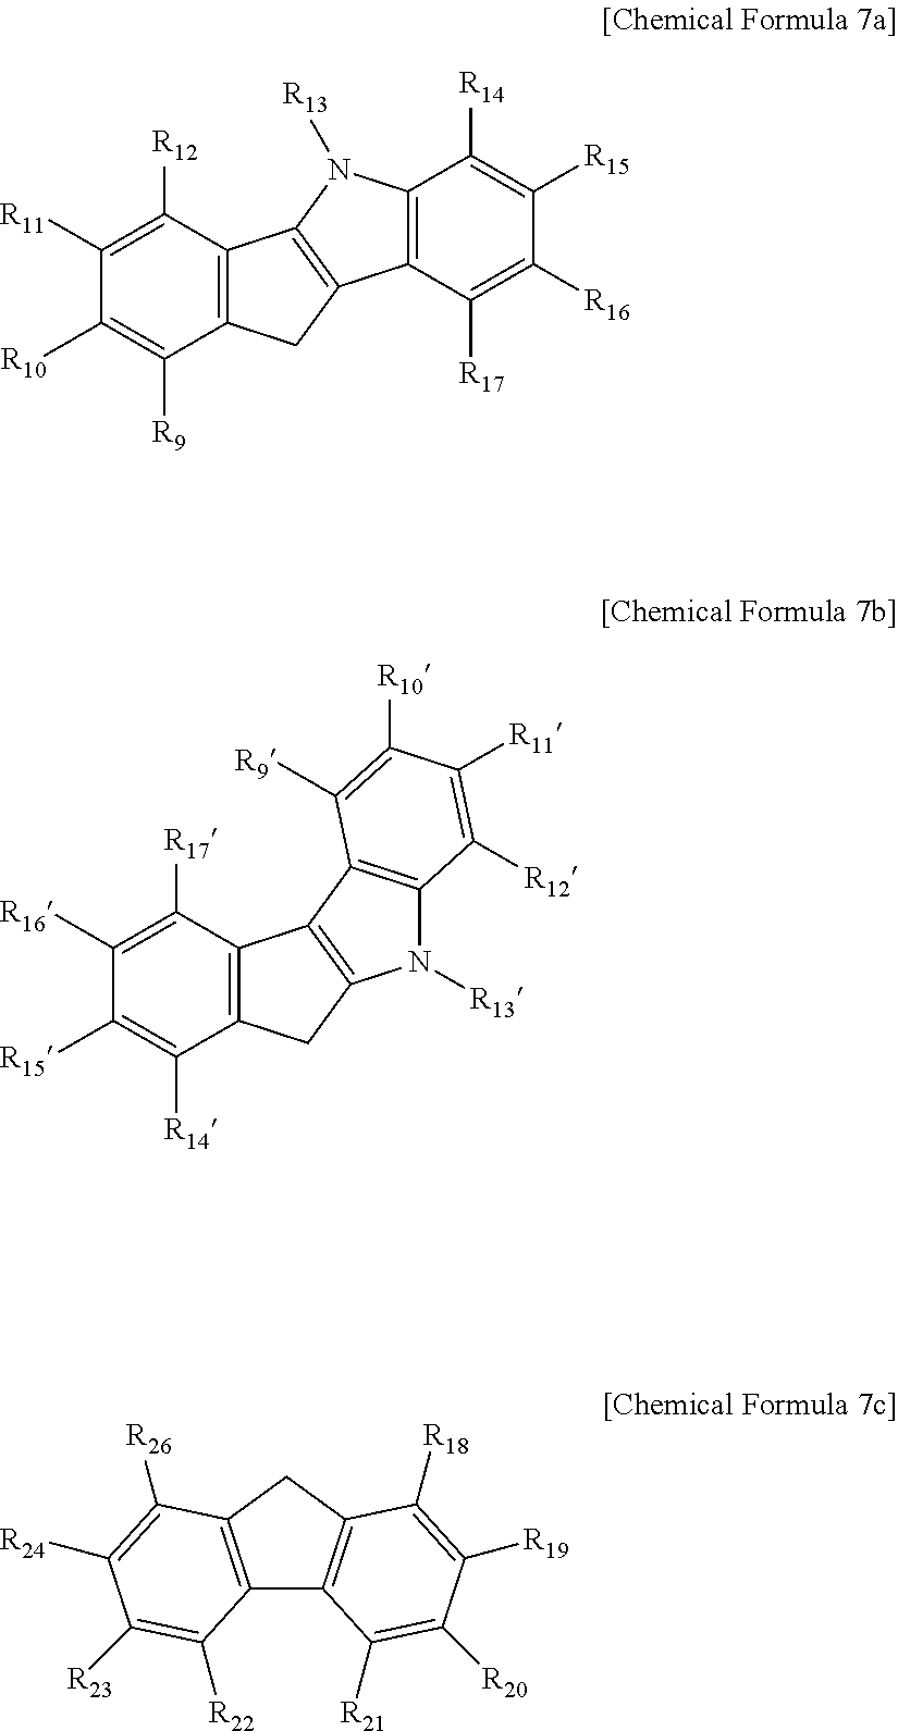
C12=C(C([R12])=C([R11])C([R10])=C1[R9])C1=C(C2)C2=C(N1[R13])C([R14])=C([R15])C([R16])=C2[R17].C12=C(C([R17])=C([R16])C([R15])=C1[R14])C1=C(C2)N([R13])C2=C1C([R9])=C([R10])C([R11])=C2[R12].C12=C(CC3=C1C([R21])=C([R20])C([R19])=C3[R18])C([R26])=C([R24])C([R23])=C2[R22]
